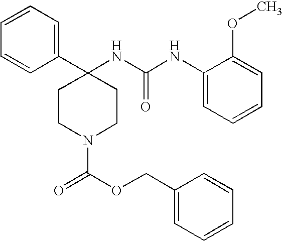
C(N1CCC(C2=CC=CC=C2)(NC(NC2=CC=CC=C2OC)=O)CC1)(=O)OCC1=CC=CC=C1
